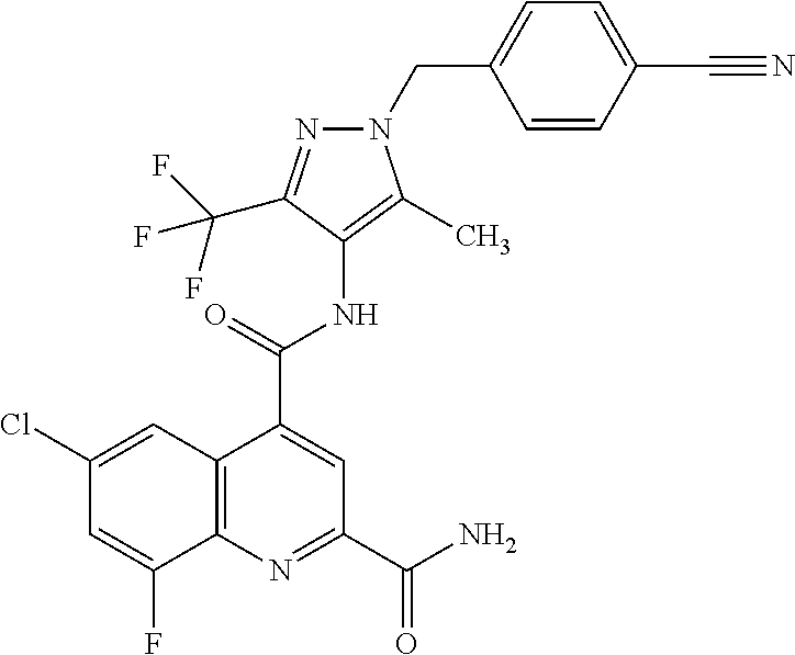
C12=C(N=C(C(N)=O)C=C1C(NC1=C(C)N(CC3=CC=C(C#N)C=C3)N=C1C(F)(F)F)=O)C(F)=CC(Cl)=C2
